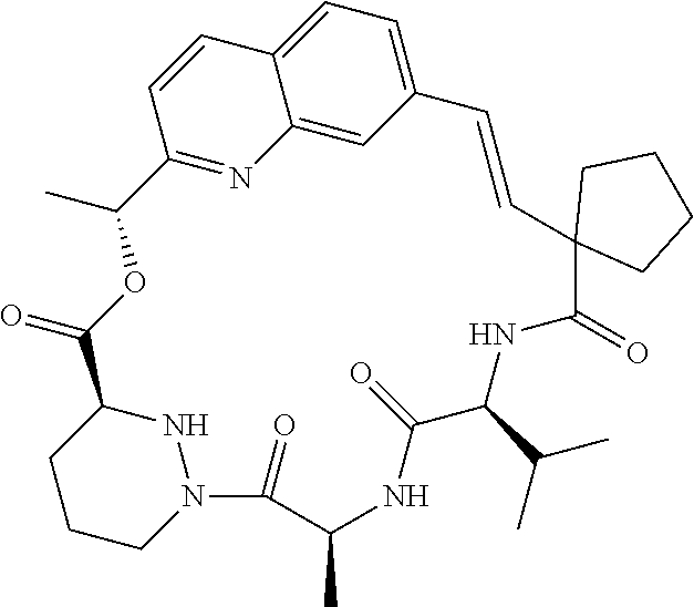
N12C(=O)C(C)NC(=O)C(C(C)C)NC(=O)C3(C=CC4=CC=C5C(=C4)N=C(C(C)OC(=O)C(N1)CCC2)C=C5)CCCC3
